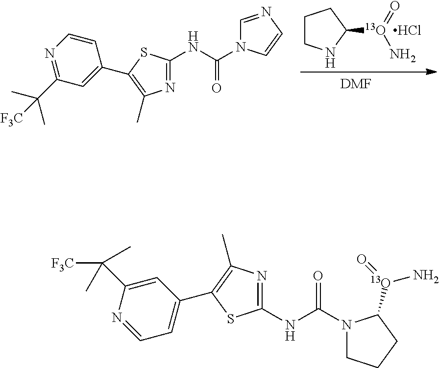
N1=C(NC(N2C=NC=C2)=O)SC(C2=CC(C(C)(C)[F3C])=NC=C2)=C1C.C1CNC([13O](=O)N)C1.Cl.[DMF].N1=C(NC(N2CCCC2[13O](N)=O)=O)SC(C2=CC=NC(C(C)(C)[F3C])=C2)=C1C
